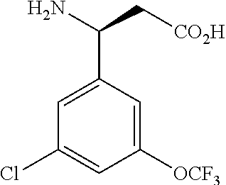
C1=C(C(N)C[CO2H])C=C([OCF3])C=C1Cl
